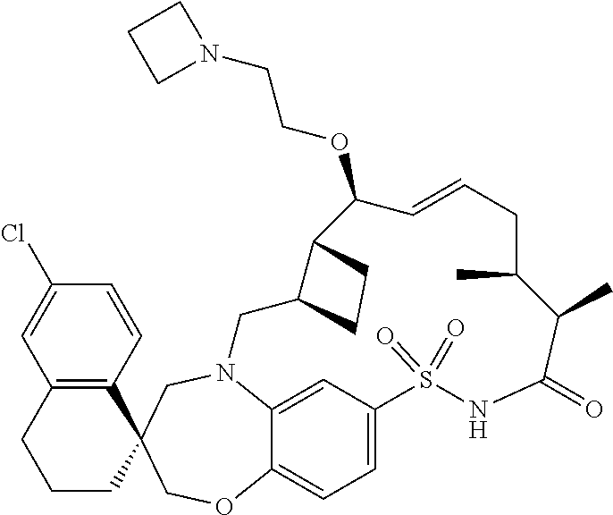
N12C3=CC(=CC=C3OCC3(C4=C(C=C(Cl)C=C4)CCC3)C1)S(=O)(=O)NC(=O)C(C)C(C)CC=CC(OCCN1CCC1)C1C(C2)CC1
